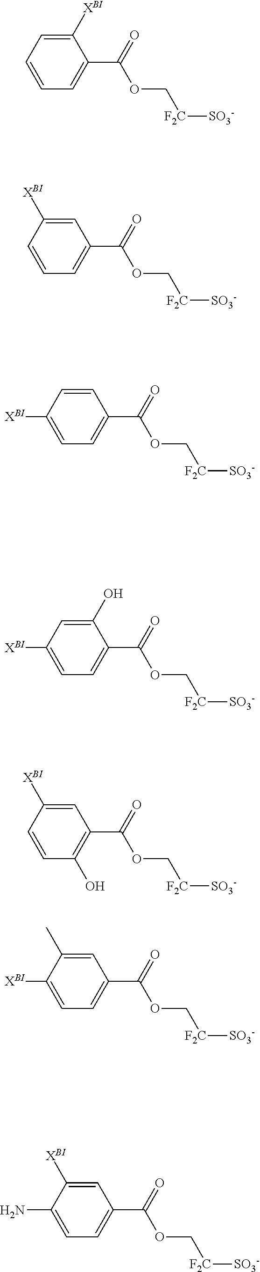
C1([XBI])=CC=CC=C1C(=O)OC[F2C][SO3-].C1=C([XBI])C=CC=C1C(=O)OC[F2C][SO3-].C1=CC([XBI])=CC=C1C(=O)OC[F2C][SO3-].C1(O)=CC([XBI])=CC=C1C(=O)OC[F2C][SO3-].C1=C([XBI])C=CC(O)=C1C(=O)OC[F2C][SO3-].C1=C(C)C([XBI])=CC=C1C(=O)OC[F2C][SO3-].C1=C([XBI])C(N)=CC=C1C(=O)OC[F2C][SO3-]
